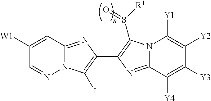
C1([W1])=CC2=NC(C3=C(S([R1])=O)N4C(=N3)C([Y4])=C([Y3])C([Y2])=C4[Y1])=C(I)N2N=C1
